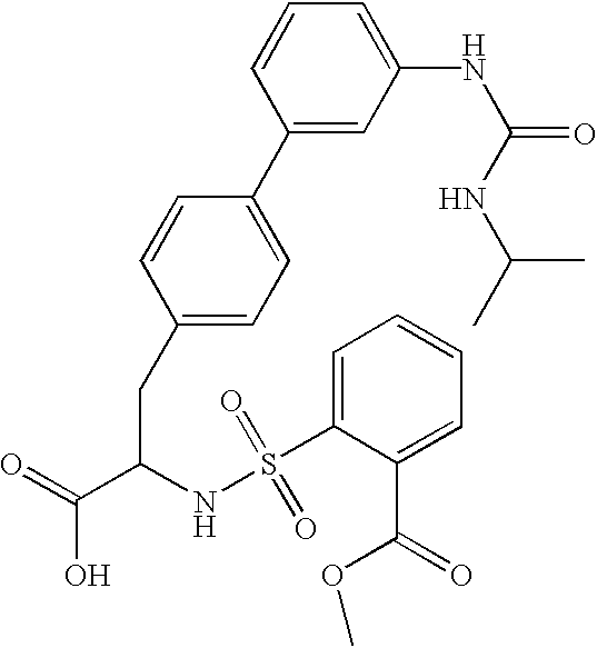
C1(CC(C(=O)O)NS(C2=CC=CC=C2C(=O)OC)(=O)=O)=CC=C(C2=CC(NC(=O)NC(C)C)=CC=C2)C=C1
